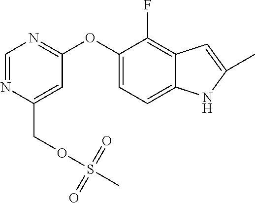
C(C1=CC(OC2=CC=C3C(=C2F)C=C(C)N3)=NC=N1)OS(C)(=O)=O
